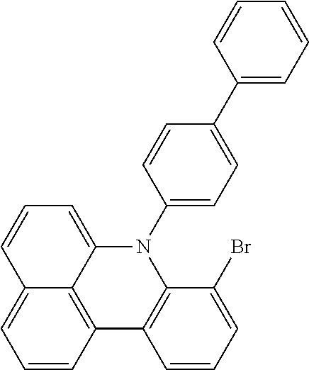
C12=C3C=CC=C1C=CC=C2N(C1=CC=C(C2=CC=CC=C2)C=C1)C1=C3C=CC=C1Br
